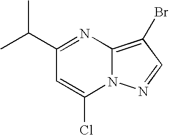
C1(C(C)C)=NC2=C(Br)C=NN2C(Cl)=C1
